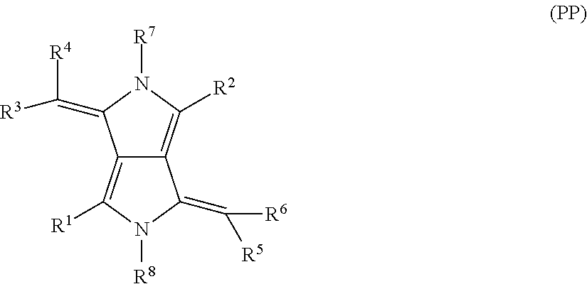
C12=C([R2])N([R7])C(=C([R3])[R4])C1=C([R1])N([R8])C2=C([R6])[R5]
